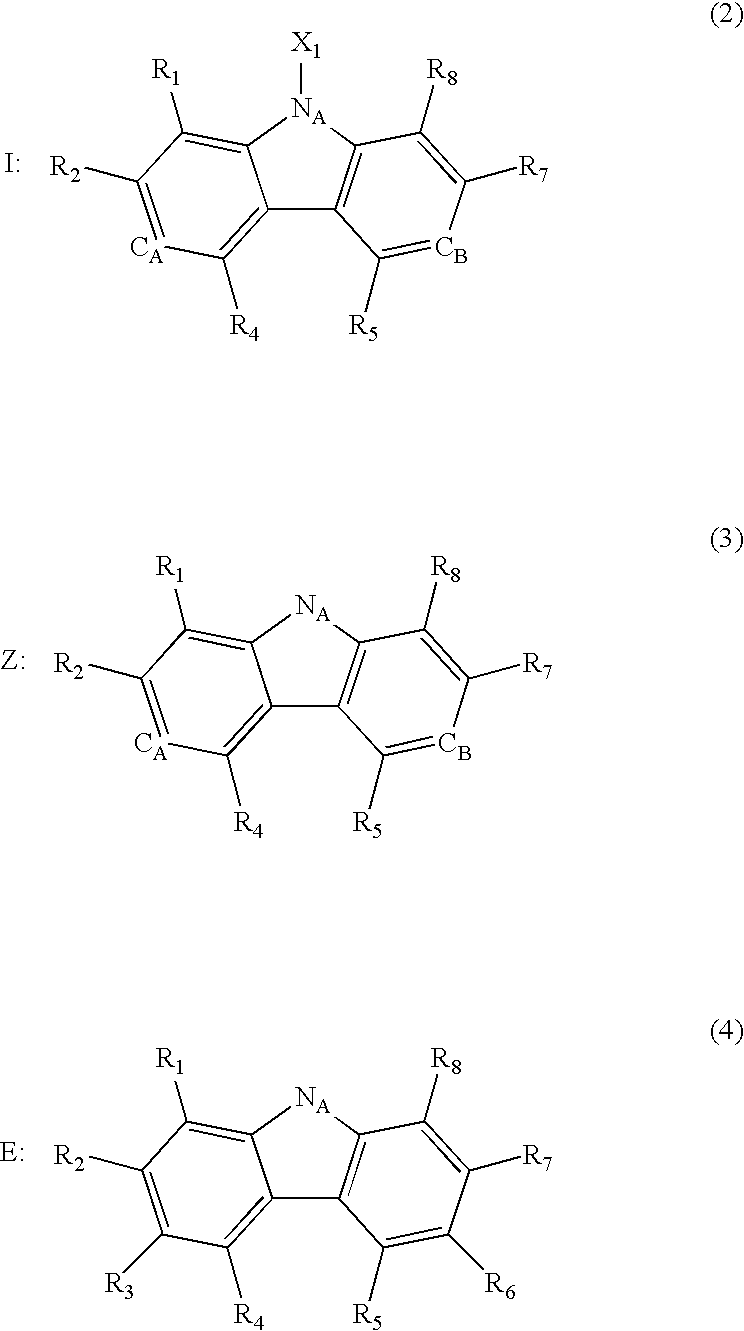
C12=C([R4])[CA]=C([R2])C([R1])=C1[NA]([X1])C1=C2C([R5])=[CB]C([R7])=C1[R8].I.C12=C([R4])[CA]=C([R2])C([R1])=C1[NA]C1=C2C([R5])=[CB]C([R7])=C1[R8].[Z:].C12=C([R4])C([R3])=C([R2])C([R1])=C1[NA]C1=C2C([R5])=C([R6])C([R7])=C1[R8].[E:]
